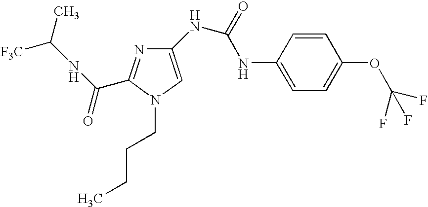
N(C(=O)C1=NC(NC(NC2=CC=C(OC(F)(F)F)C=C2)=O)=CN1CCCC)C(C)[F3C]
